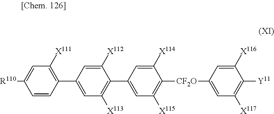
C1([X111])=C(C2=CC([X113])=C(C3=CC([X115])=C([CF2O]C4=CC([X117])=C([Y11])C([X116])=C4)C([X114])=C3)C([X112])=C2)C=CC([R110])=C1
